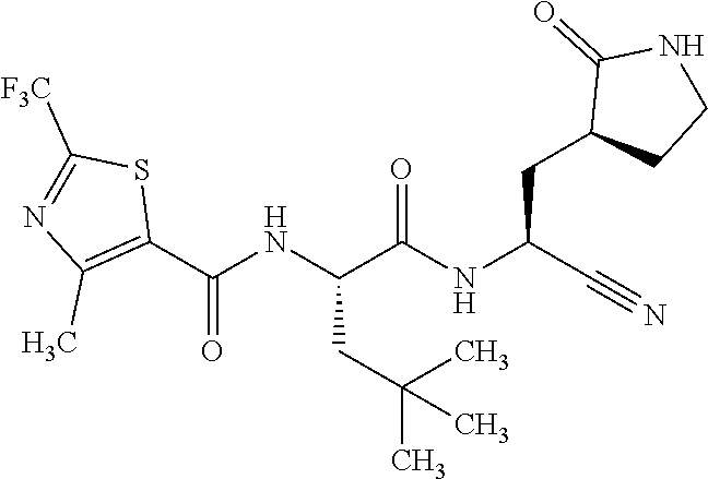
O=C(NC(C#N)CC1CCNC1=O)C(NC(C1=C(C)N=C([F3C])S1)=O)CC(C)(C)C
